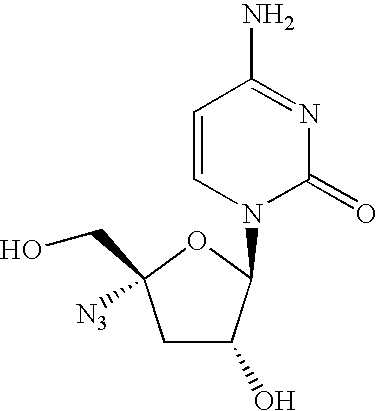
C1C(O)C(N2C(=O)N=C(N)C=C2)OC1([N3])CO
